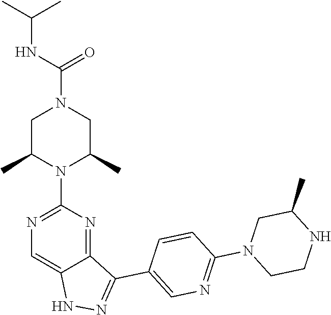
CC1CN(C2=NC=C(C3=NNC4=CN=C(N5C(C)CN(C(NC(C)C)=O)CC5C)N=C43)C=C2)CCN1
